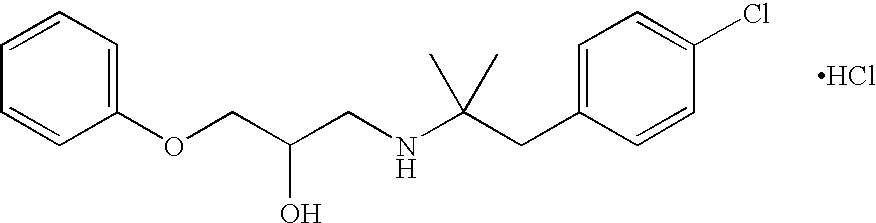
O(CC(CNC(CC1=CC=C(Cl)C=C1)(C)C)O)C1=CC=CC=C1.Cl
